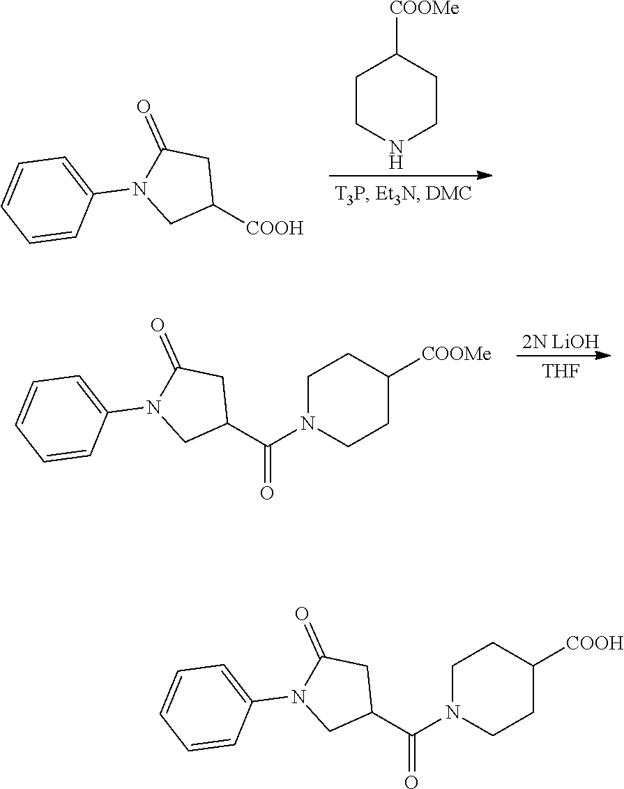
[COOH]C1CC(=O)N(C2=CC=CC=C2)C1.C1CNCCC1[COOMe].C1N(C(C2CC(=O)N(C3=CC=CC=C3)C2)=O)CCC([COOMe])C1.[2N LiOH].[THF].C1N(C(C2CC(=O)N(C3=CC=CC=C3)C2)=O)CCC([COOH])C1
